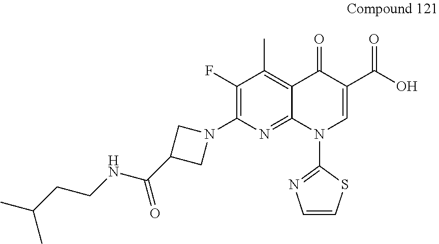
C1(F)=C(N2CC(C(NCCC(C)C)=O)C2)N=C2C(=C1C)C(=O)C(C(O)=O)=CN2C1=NC=CS1
